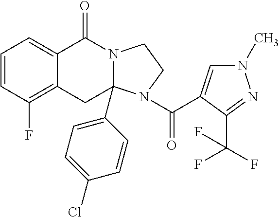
C1=CC(F)=C2C(=C1)C(=O)N1CCN(C(=O)C3=CN(C)N=C3C(F)(F)F)C1(C1=CC=C(Cl)C=C1)C2
